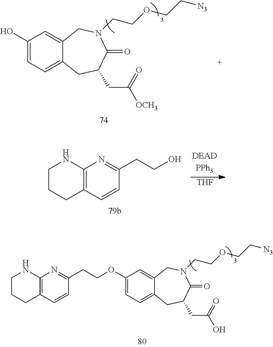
C1(O)=CC=C2C(=C1)CN(CCOCC[N3])C(=O)C(CC([OCH3])=O)C2.C12=C(C=CC(CCO)=N1)CCCN2.[THF].C1(OCCC2=NC3=C(C=C2)CCCN3)=CC=C2C(=C1)CN(CCOCC[N3])C(=O)C(CC(O)=O)C2
